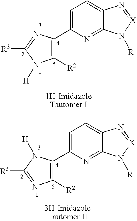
C1=C(C2=C([R2])N([H])C([R3])=N2)N=C2C(=C1)N=[X]N2[R].C1=C(C2=C([R2])N=C([R3])N2[H])N=C2C(=C1)N=[X]N2[R]
